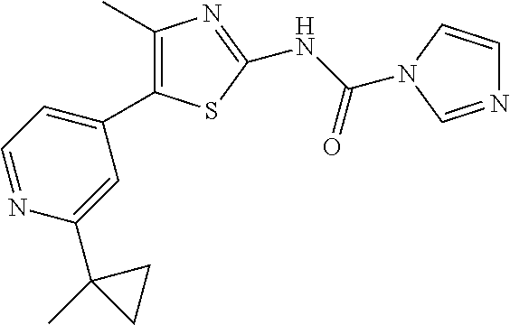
C1(C)=C(C2=CC=NC(C3(C)CC3)=C2)SC(NC(=O)N2C=CN=C2)=N1
